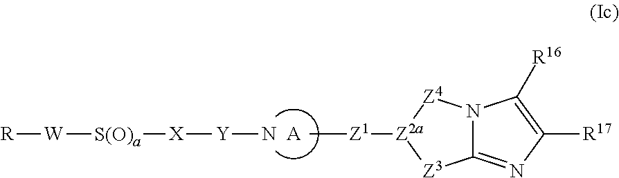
[R][W][S(O)a][X][Y]N.C[Z1][Z2a]1[Z3]C2=NC([R17])=C([R16])N2[Z4]1.[A]
